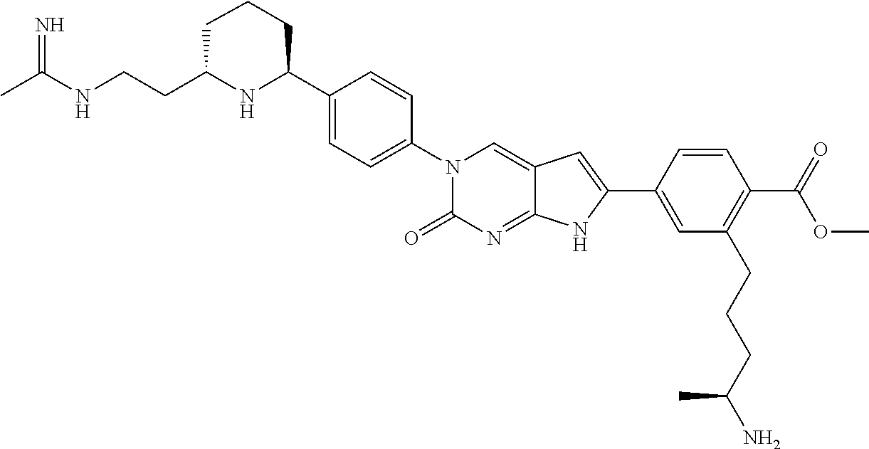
CC(NCCC1NC(C2=CC=C(N3C(=O)N=C4C(=C3)C=C(C3=CC(CCCC(N)C)=C(C(OC)=O)C=C3)N4)C=C2)CCC1)=N
